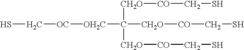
SC[OC][OH2C]C([CH2O][CO]CS)([CH2O][CO]CS)[CH2O][CO]CS
